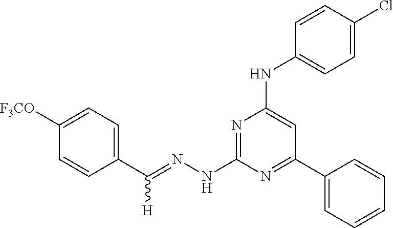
C1(C(=NNC2=NC(NC3=CC=C(Cl)C=C3)=CC(C3=CC=CC=C3)=N2)[H])=CC=C([F3CO])C=C1
